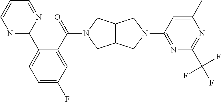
C12C(CN(C(C3=CC(F)=CC=C3C3=NC=CC=N3)=O)C1)CN(C1=NC(C(F)(F)F)=NC(C)=C1)C2
